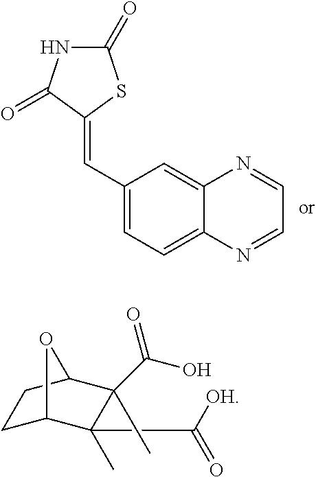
C1(C=C2SC(=O)NC2=O)=CC=C2C(=C1)N=CC=N2.C1C2C(C)(C(=O)[OH])C(C(O)=O)(C)C(C1)O2
